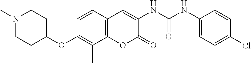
N1(C)CCC(OC2=C(C)C3=C(C=C2)C=C(NC(NC2=CC=C(Cl)C=C2)=O)C(=O)O3)CC1
